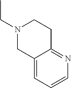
N1(CC)CCC2=NC=CC=C2C1
